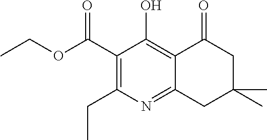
C1(CC)=C(C(OCC)=O)C(O)=C2C(=N1)CC(C)(C)CC2=O
